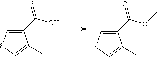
C1(C(O)=O)=CSC=C1C.C1(C(OC)=O)=CSC=C1C
